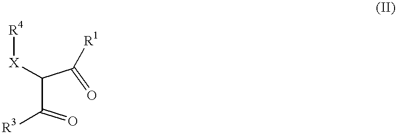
C(C(=O)[R3])(C(=O)[R1])[X][R4]
